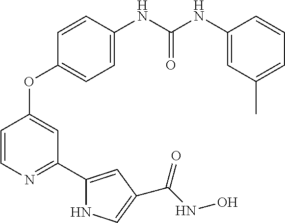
C1=CN=C(C2=CC(C(NO)=O)=CN2)C=C1OC1=CC=C(NC(NC2=CC(C)=CC=C2)=O)C=C1
